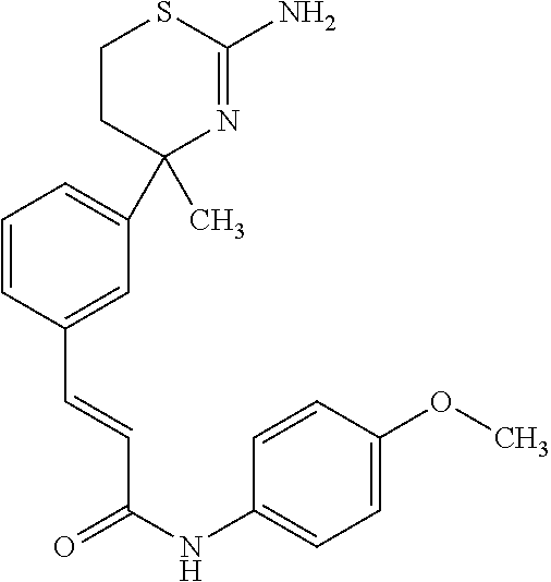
C1CC(C2=CC=CC(C=CC(NC3=CC=C(OC)C=C3)=O)=C2)(C)N=C(N)S1
